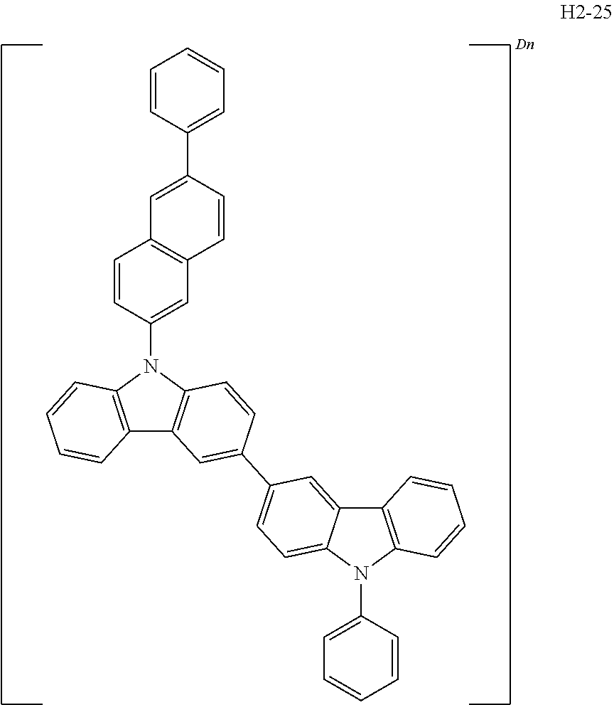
C1=CC(N2C3=C(C4=C2C=CC(C2=CC=C5C(=C2)C2=C(N5C5=CC=CC=C5)C=CC=C2)=C4)C=CC=C3)=CC2=C1C=C(C1=CC=CC=C1)C=C2
